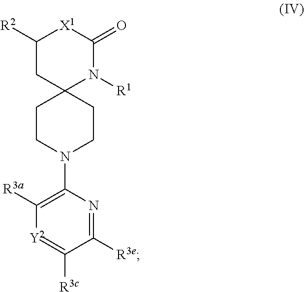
C1([R2])CC2(N([R1])C(=O)[X1]1)CCN(C1=C([R3a])[Y2]=C([R3c])C([R3e])=N1)CC2
